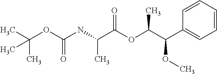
C(OC(NC(C(OC(C(OC)C1=CC=CC=C1)C)=O)C)=O)(C)(C)C
